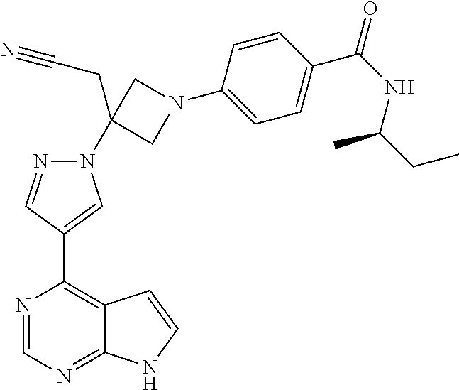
C1=CC(N2CC(N3N=CC(C4=C5C(=NC=N4)NC=C5)=C3)(CC#N)C2)=CC=C1C(=O)NC(CC)C
